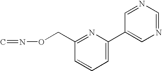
C1=C(C2=CN=CN=C2)N=C(CON=C)C=C1
